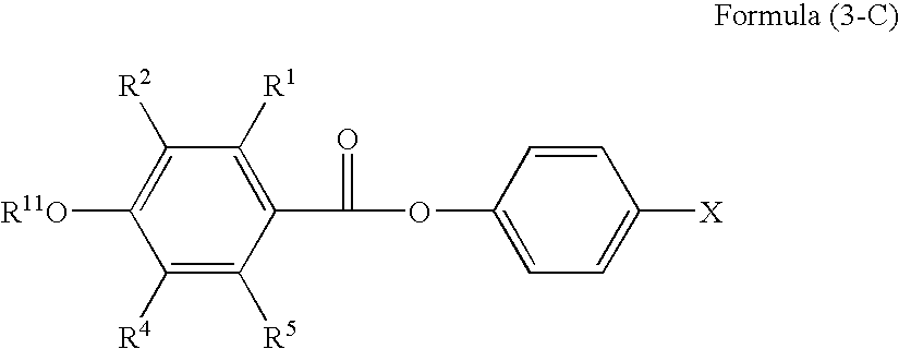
C1([R4])=C([R5])C(C(=O)OC2=CC=C([X])C=C2)=C([R1])C([R2])=C1[R11O]
